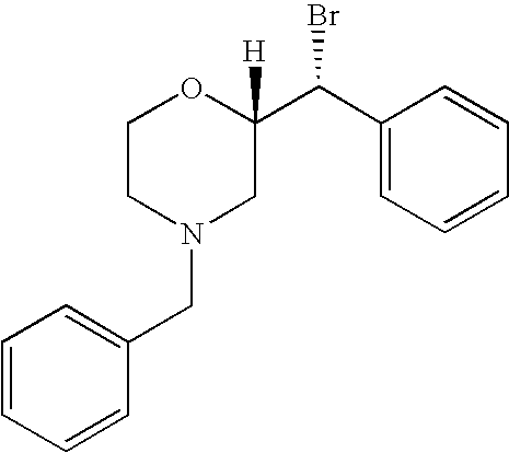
C1=CC=CC(CN2CC(C(C3=CC=CC=C3)Br)([H])OCC2)=C1
